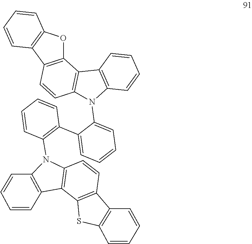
C12=C(C3=C(O1)C=CC=C3)C=CC1=C2C2=C(N1C1=CC=CC=C1C1=C(N3C4=C(C5=C3C=CC3=C5SC5=C3C=CC=C5)C=CC=C4)C=CC=C1)C=CC=C2
